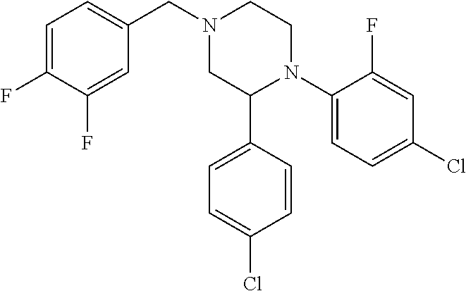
C1(N2CCN(CC3=CC=C(F)C(F)=C3)CC2C2=CC=C(Cl)C=C2)=CC=C(Cl)C=C1F
